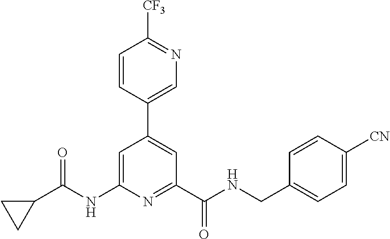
C1=C(NC(C2CC2)=O)N=C(C(NCC2=CC=C([CN])C=C2)=O)C=C1C1=CN=C([CF3])C=C1
